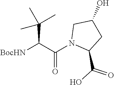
[BocHN]C(C(N1C(C(O)=O)CC(O)C1)=O)C(C)(C)C
